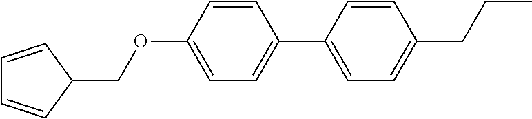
C1=CC(C2=CC=C(CCC)C=C2)=CC=C1OCC1C=CC=C1
